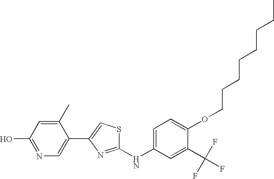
C1(NC2=CC=C(OCCCCCCCC)C(C(F)(F)F)=C2)=NC(C2=CN=C(O)C=C2C)=CS1
